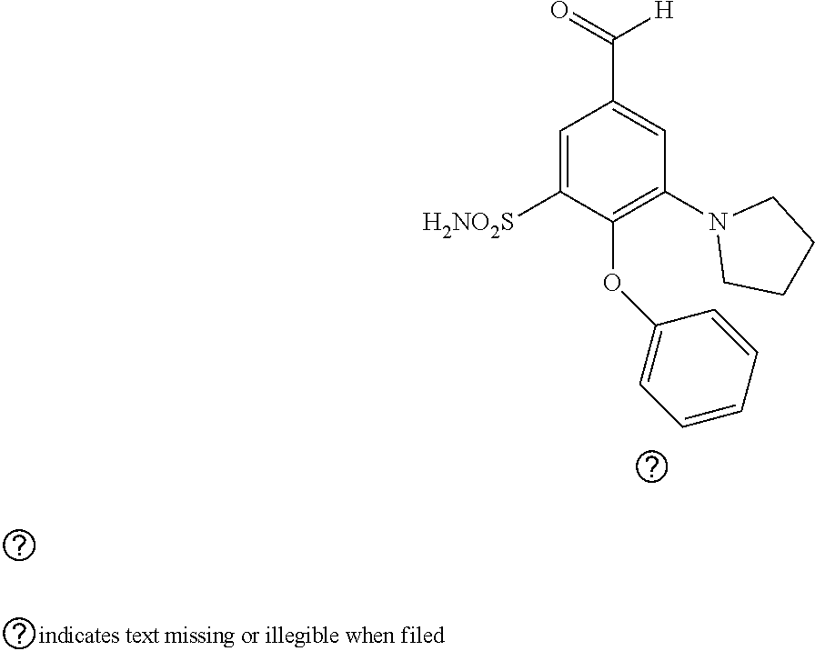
C1=C([H2NO2S])C(OC2=CC=CC=C2)=C(N2CCCC2)C=C1C(=O)[H]
